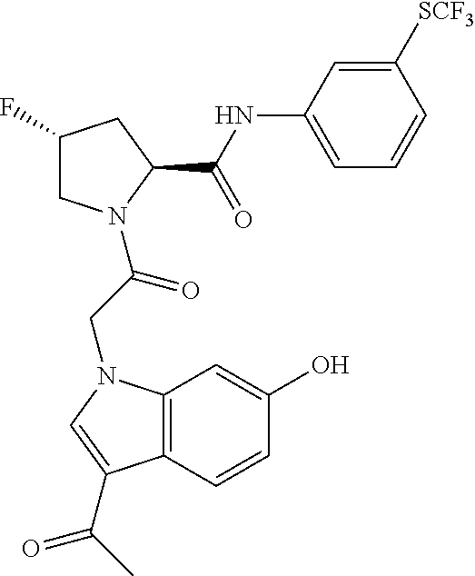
C1C(F)CC(C(=O)NC2=CC=CC([SCF3])=C2)N1C(CN1C2=C(C(C(C)=O)=C1)C=CC(O)=C2)=O
